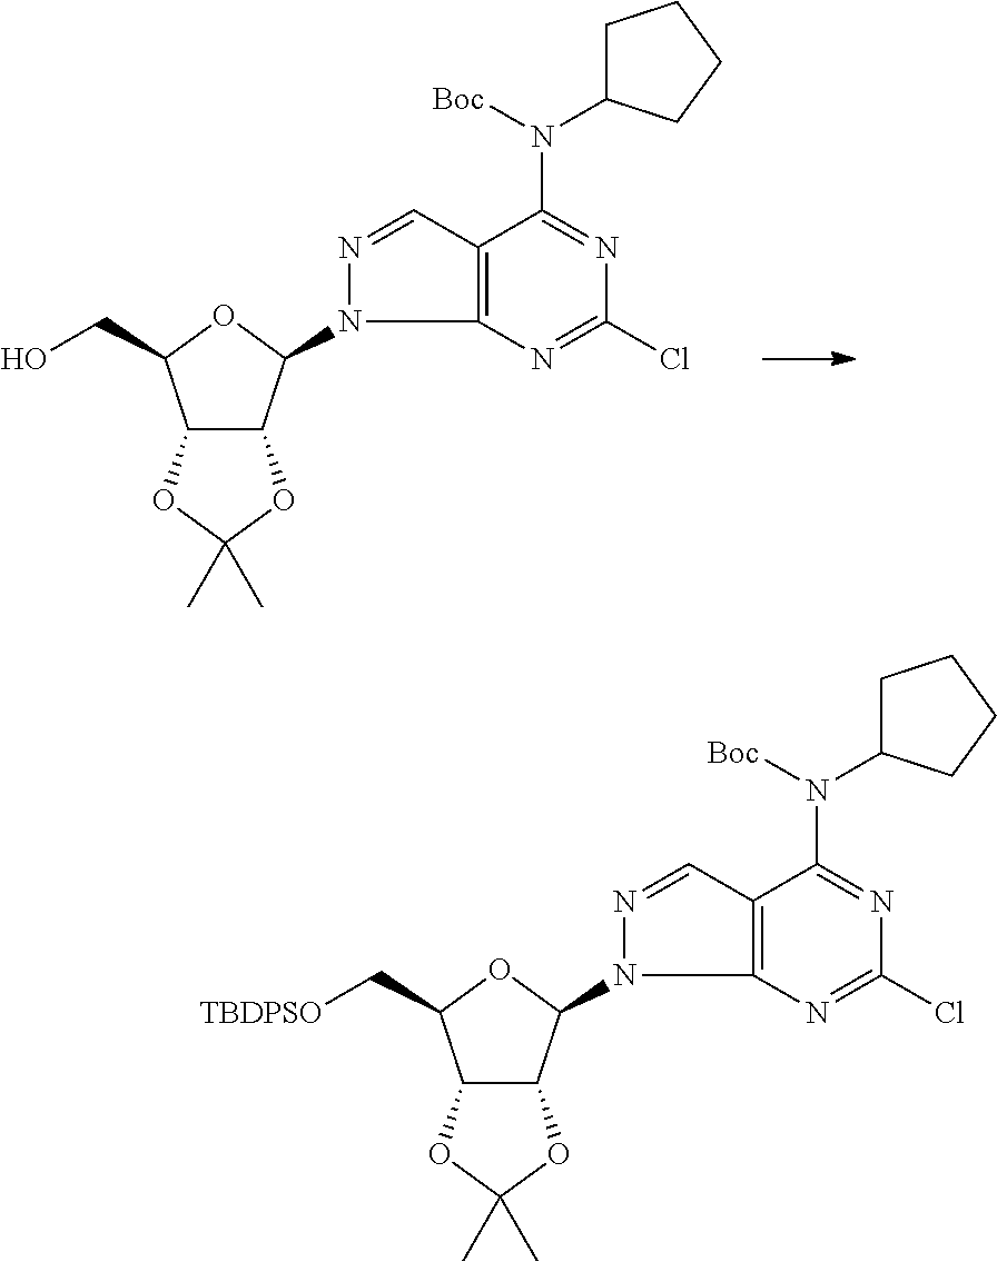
C12C(C(N3N=CC4=C3N=C(Cl)N=C4N(C3CCCC3)[Boc])OC1CO)OC(C)(C)O2.C12C(C(N3N=CC4=C3N=C(Cl)N=C4N(C3CCCC3)[Boc])OC1C[TBDPSO])OC(C)(C)O2
